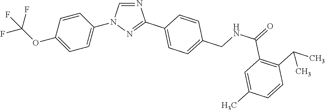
C1=C(OC(F)(F)F)C=CC(N2C=NC(C3=CC=C(CNC(=O)C4=C(C(C)C)C=CC(C)=C4)C=C3)=N2)=C1
